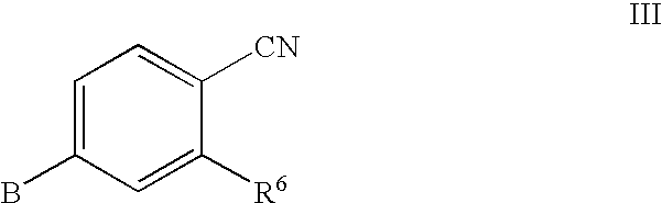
C1=C(B)C=C([R6])C([CN])=C1
